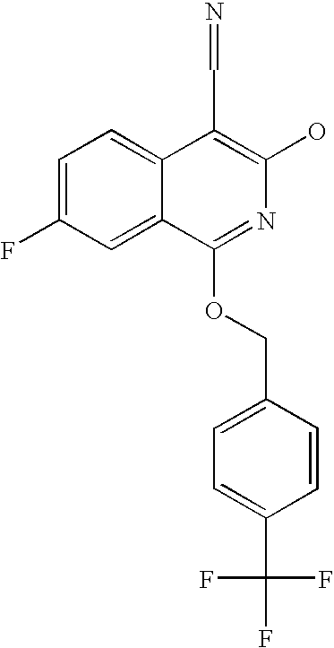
C1=C(F)C=C2C(=C1)C(C=N)=C(O)N=C2OCC1=CC=C(C(F)(F)F)C=C1
